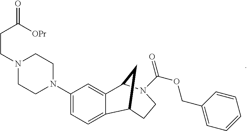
C1(N2CCN(CCC(=O)[OPr])CC2)=CC=C2C(=C1)C1N(C(OCC3=CC=CC=C3)=O)CCC2C1
